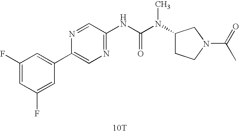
[10T].C1(C2=CC(F)=CC(F)=C2)=CN=C(NC(N(C)C2CCN(C(=O)C)C2)=O)C=N1
